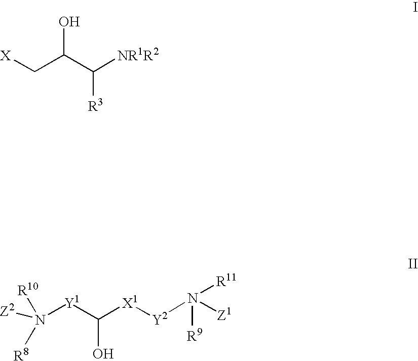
[X]CC(C([NR1R2])[R3])O.[Z2]N([Y1]C([X1][Y2]N([Z1])([R9])[R11])O)([R8])[R10]
